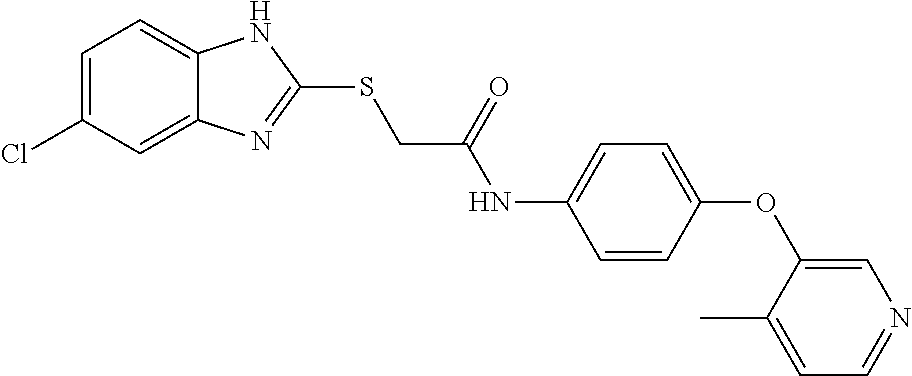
C12=CC(Cl)=CC=C1NC(SCC(NC1=CC=C(OC3=CN=CC=C3C)C=C1)=O)=N2
